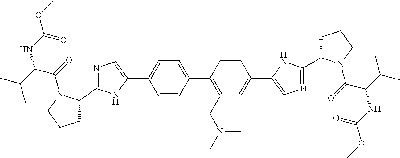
N1=C(C2CCCN2C(=O)C(C(C)C)NC(OC)=O)NC(C2=CC=C(C3=C(CN(C)C)C=C(C4=CN=C(C5CCCN5C(=O)C(C(C)C)NC(OC)=O)N4)C=C3)C=C2)=C1
